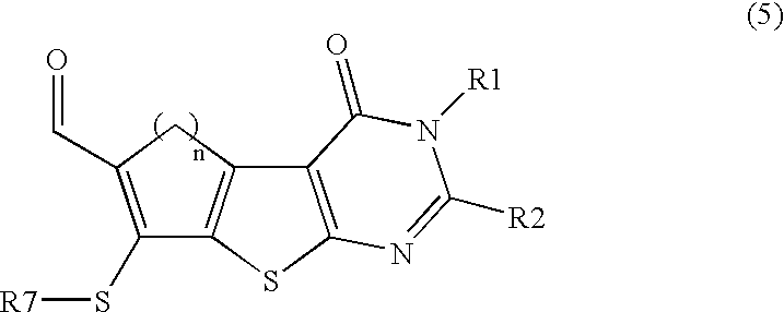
C12=C(SC3=C1CC(C=O)=C3S[R7])N=C([R2])N([R1])C2=O
